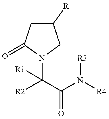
[R2]C(C(N([R4])[R3])=O)(N1CC([R])CC1=O)[R1]
